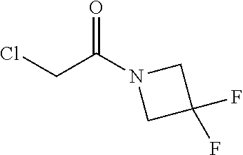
ClCC(N1CC(F)(F)C1)=O
